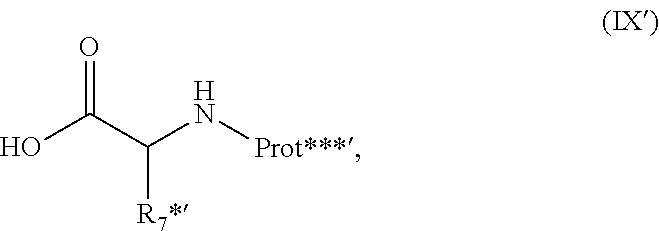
OC(C(N[Prot***])[R7*])=O
